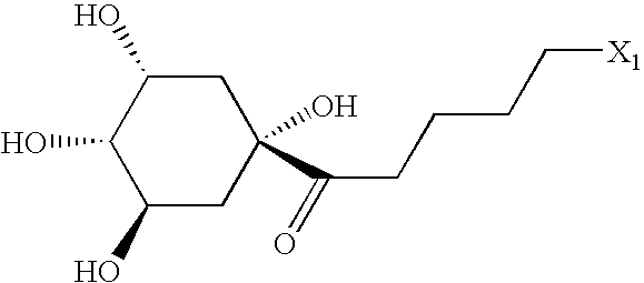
C1(O)C(O)CC(O)(C(CCCC[X1])=O)CC1O
